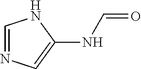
C1=NC=C(NC=O)N1
